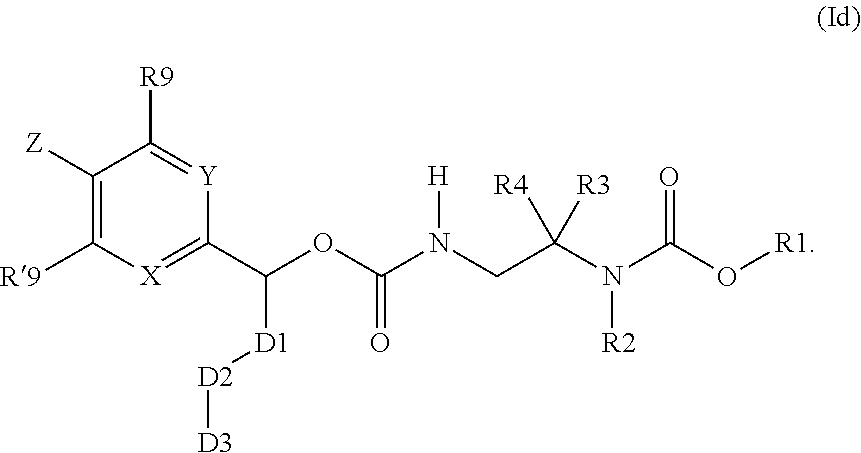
C1([Z])=C([R9])[X]=C(C(OC(N(CC(N(C(O[R1])=O)[R2])([R4])[R3])[H])=O)[D1][D2][D3])[Y]=C1[R9]
